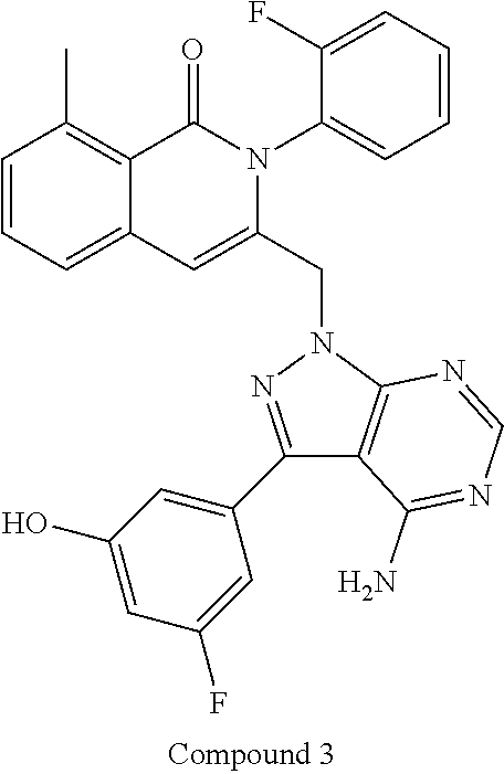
C1=CC=C2C(=C1C)C(=O)N(C1=CC=CC=C1F)C(CN1N=C(C3=CC(O)=CC(F)=C3)C3=C1N=CN=C3N)=C2
